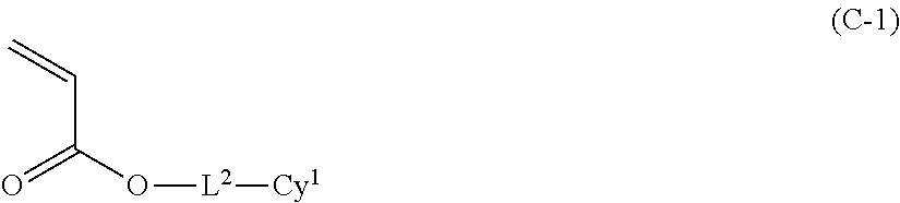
C(C(O[L2][Cy1])=O)=C
